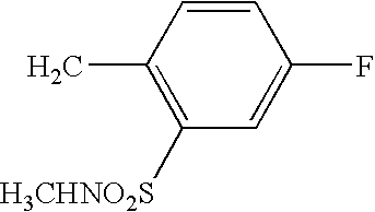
C1(C)=C([H3CHNO2S])C=C(F)C=C1
